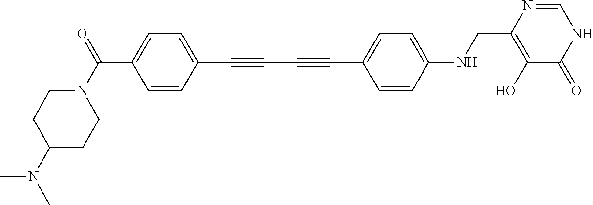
C1=C(C(N2CCC(N(C)C)CC2)=O)C=CC(C#CC#CC2=CC=C(NCC3=C(O)C(=O)NC=N3)C=C2)=C1
